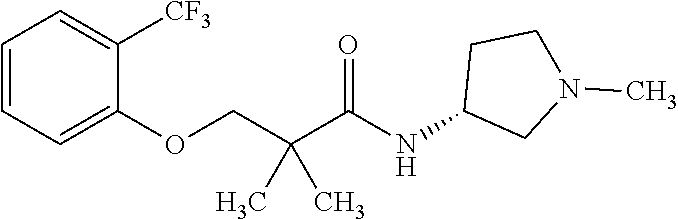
C1=CC=C(OCC(C(NC2CN(C)CC2)=O)(C)C)C([CF3])=C1
